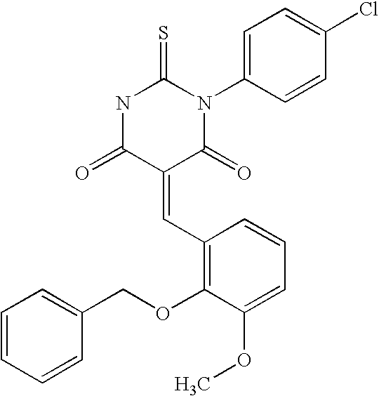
N1C(=O)C(=CC2=C(OCC3=CC=CC=C3)C(OC)=CC=C2)C(=O)N(C2=CC=C(Cl)C=C2)C1=S
